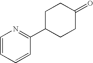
C1=CC=CC(C2CCC(=O)CC2)=N1
